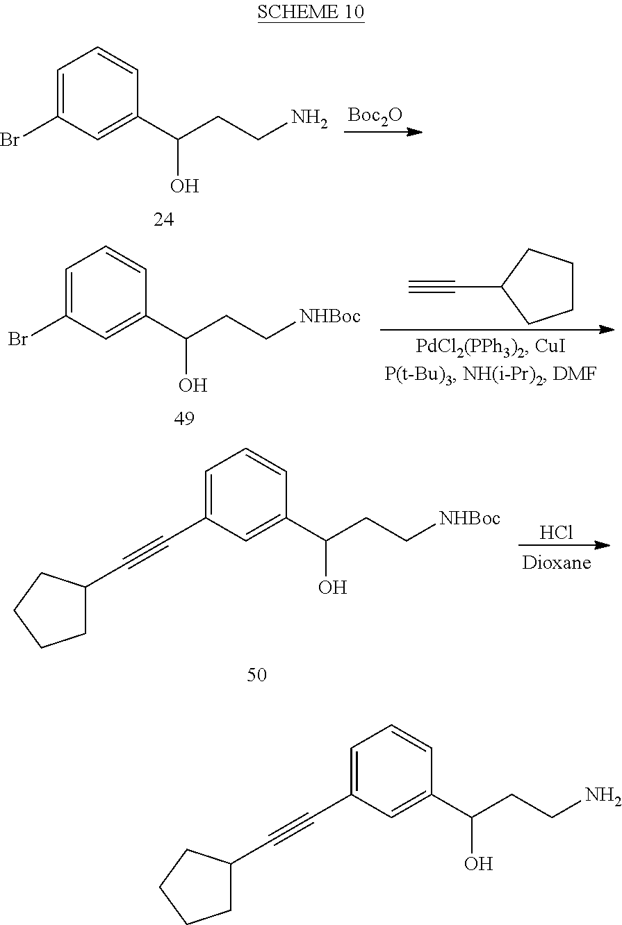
[Boc2O].BrC1=CC=CC(C(O)CCN)=C1.C1CCC(C#C)C1.BrC1=CC=CC(C(O)CC[NHBoc])=C1.Cl.C(C1=CC=CC(C(O)CC[NHBoc])=C1)#CC1CCCC1.C(C1=CC=CC(C(O)CCN)=C1)#CC1CCCC1
